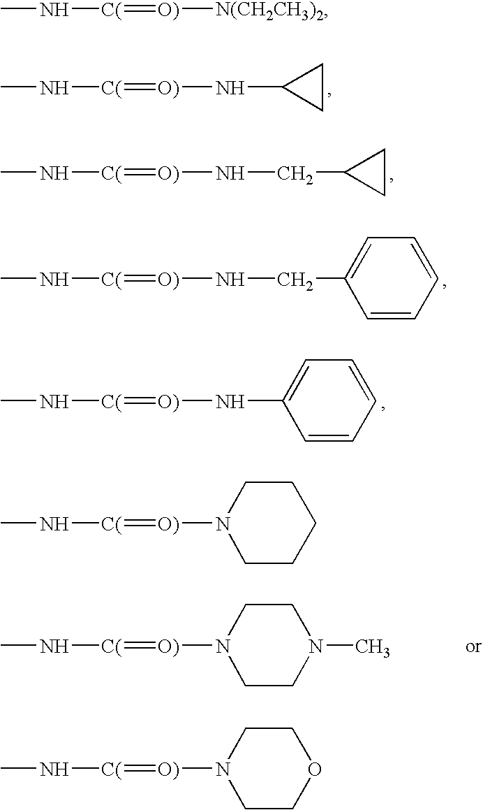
[O)](=[C(]NC)[N(CH2CH3)2].C1(CN[O)]=[C(]NC)=CC=CC=C1.C1(N[O)]=[C(]NC)CC1.C1(CN[O)]=[C(]NC)CC1.[O)](=[C(]NC)N1CCCCC1.C1(N[O)]=[C(]NC)=CC=CC=C1.[O)](=[C(]NC)N1CCOCC1.[O)](=[C(]NC)N1CCN(C)CC1
